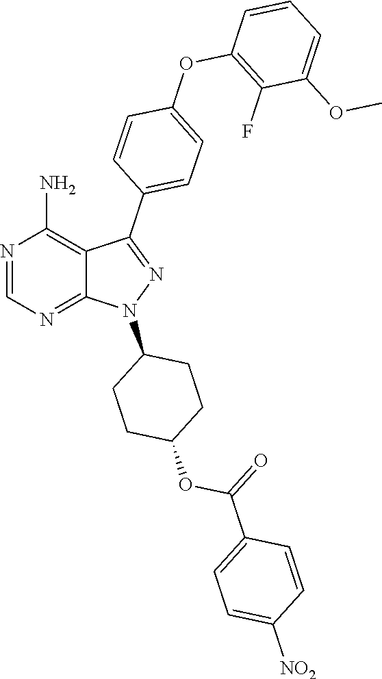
C1=C([NO2])C=CC(C(OC2CCC(N3N=C(C4=CC=C(OC5=C(F)C(OC)=CC=C5)C=C4)C4=C(N)N=CN=C34)CC2)=O)=C1
